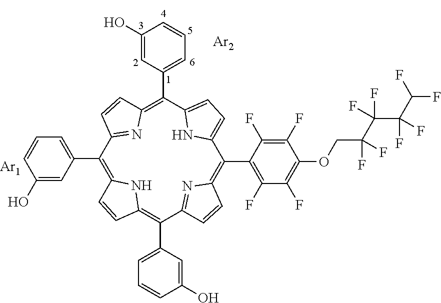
C1(C2=CC=CC(O)=C2)=C2NC(=C(C3=CC=CC(O)=C3)C3=NC(=C(C4=C(F)C(F)=C(OCC(C(C(F)(F)C(F)F)(F)F)(F)F)C(F)=C4F)C4=CC=C(C(C5=CC=CC(O)=C5)=C5N=C1C=C5)N4)C=C3)C=C2.[Ar1].[Ar2]
